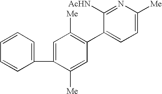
C1(C2=CC([Me])=C(C3=CC=C([Me])N=C3[AcHN])C=C2[Me])=CC=CC=C1
